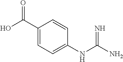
OC(C1=CC=C(NC(N)=N)C=C1)=O
